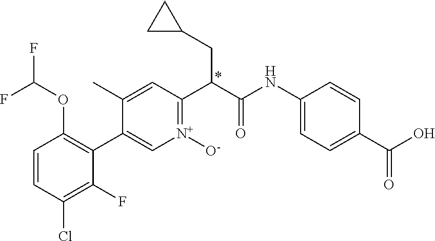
C1=CC(Cl)=C(F)C(C2=C[N+]([O-])=C(C(C(NC3=CC=C(C(O)=O)C=C3)=O)CC3CC3)C=C2C)=C1OC(F)F
